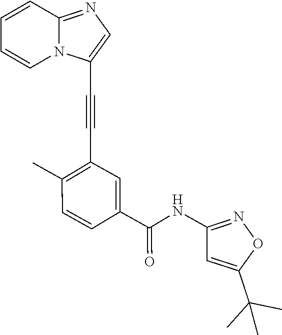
C1=CC=CN2C1=NC=C2C#CC1=C(C)C=CC(C(NC2=NOC(C(C)(C)C)=C2)=O)=C1
